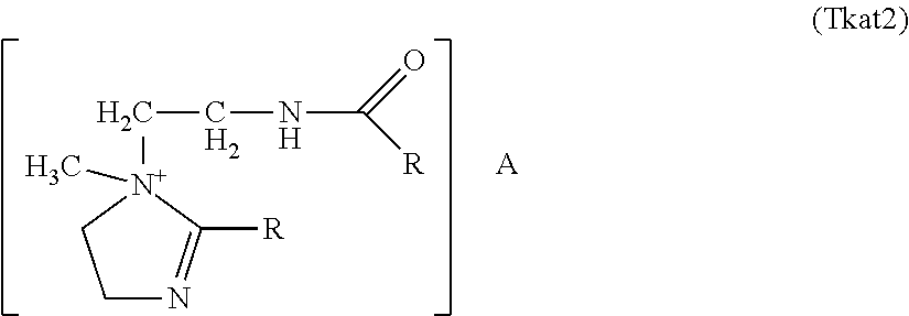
C1N=C([R])[N+](CCNC(=O)[R])(C)C1.[A]
